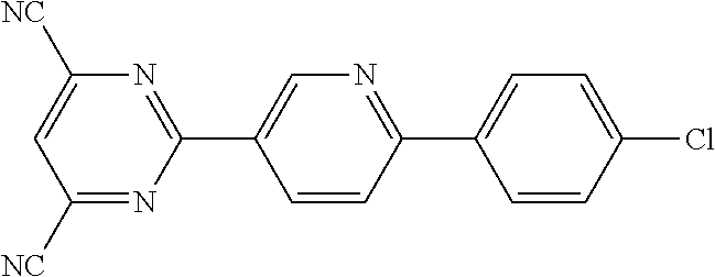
C1=CC(Cl)=CC=C1C1=NC=C(C2=NC([NC])=CC([NC])=N2)C=C1
